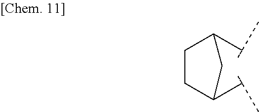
C1(C(C)C)CCC(C(C)C)C1
